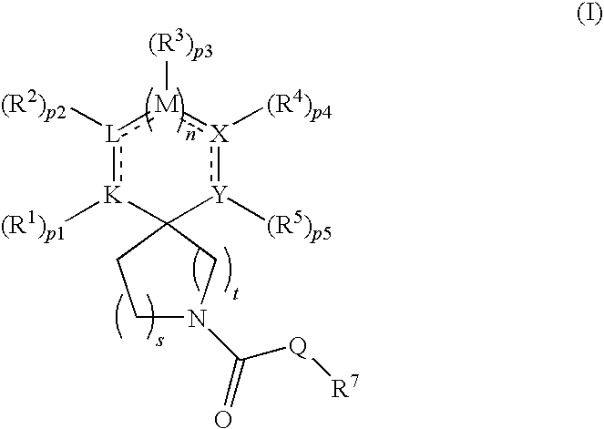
[L]1([(R2)p2]):[K]([(R1)p1])C2([Y]([(R5)p5]):[X]([(R4)p4]):[M]:1[(R3)p3])CCN(C([Q][R7])=O)C2
